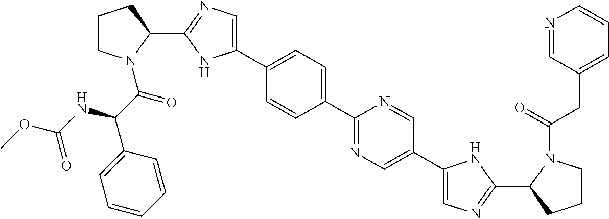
C1(C2=CC=C(C3=NC=C(C4=CN=C(C5CCCN5C(=O)CC5=CC=CN=C5)N4)C=N3)C=C2)=CN=C(C2CCCN2C(C(C2=CC=CC=C2)NC(OC)=O)=O)N1
